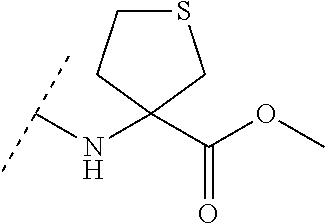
C(NC1(C(OC)=O)CSCC1)(C)C
